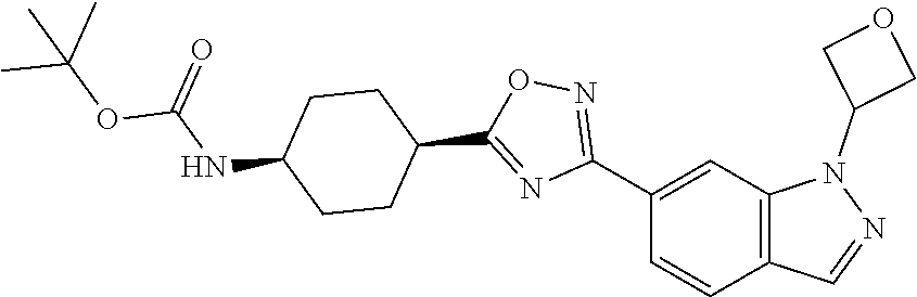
C1(C2=NOC(C3CCC(NC(OC(C)(C)C)=O)CC3)=N2)=CC2=C(C=C1)C=NN2C1COC1
